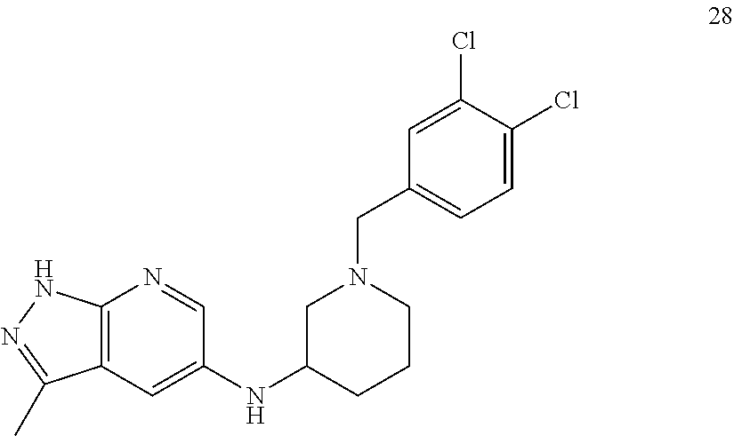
C12=C(C=C(NC3CCCN(CC4=CC=C(Cl)C(Cl)=C4)C3)C=N1)C(C)=NN2
